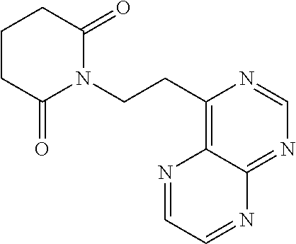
C1CCC(=O)N(CCC2=C3C(=NC=N2)N=CC=N3)C1=O
